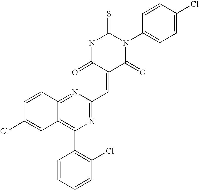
C1=CC(N2C(=S)NC(=O)C(=CC3=NC(C4=C(Cl)C=CC=C4)=C4C(=N3)C=CC(Cl)=C4)C2=O)=CC=C1Cl
